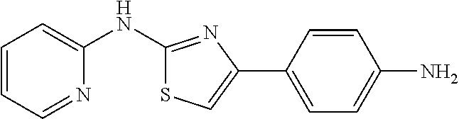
C1=CC=NC(NC2=NC(C3=CC=C(N)C=C3)=CS2)=C1
